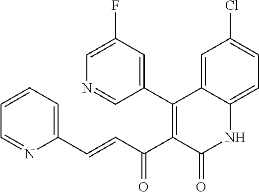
C1(C2=C(C(C=CC3=CC=CC=N3)=O)C(=O)NC3=CC=C(Cl)C=C23)=CC(F)=CN=C1
